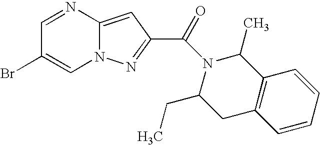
C1=NC2=CC(C(=O)N3C(C)C4=C(CC3CC)C=CC=C4)=NN2C=C1Br
